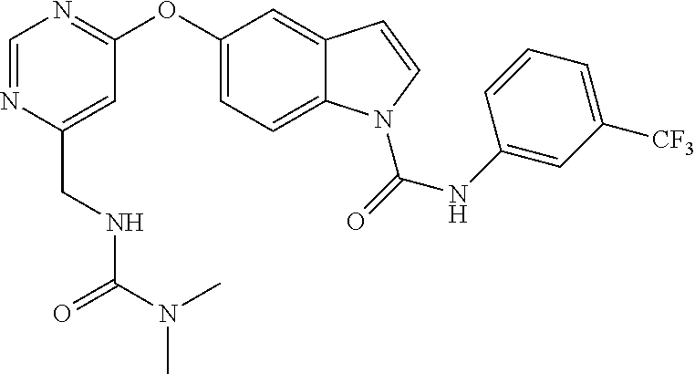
O(C1=CC=C2C(=C1)C=CN2C(=O)NC1=CC([CF3])=CC=C1)C1=NC=NC(CNC(N(C)C)=O)=C1
